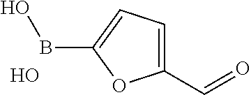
C1(C=O)=CC=C(BO)O1.O
